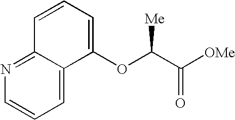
C1=C2C(=NC=C1)C=CC=C2OC([Me])C(=O)[OMe]
